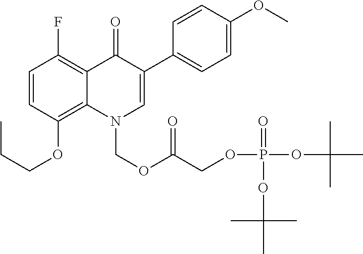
C1=CC(OCCC)=C2C(=C1F)C(=O)C(C1=CC=C(OC)C=C1)=CN2COC(=O)COP(=O)(OC(C)(C)C)OC(C)(C)C
